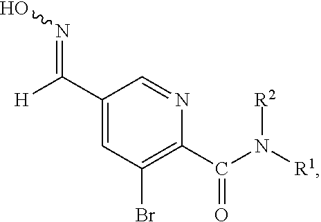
C(C1=CC(Br)=C(C(N([R1])[R2])=O)N=C1)([H])=NO
